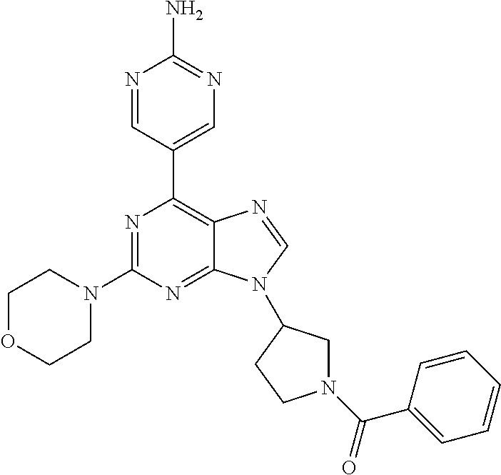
N1=CC(C2=C3C(=NC(N4CCOCC4)=N2)N(C2CN(C(C4=CC=CC=C4)=O)CC2)C=N3)=CN=C1N
